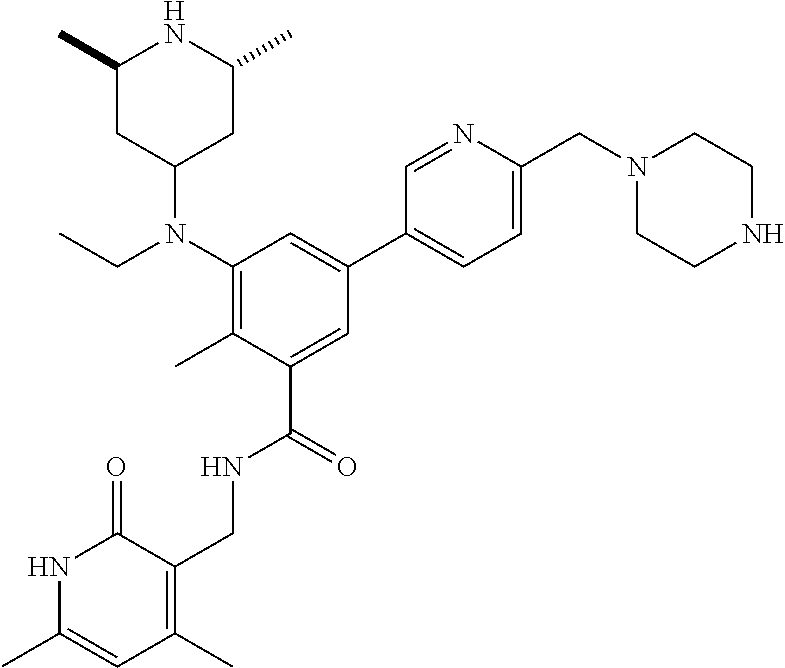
C1(N(CC)C2CC(C)NC(C)C2)=C(C)C(C(=O)NCC2=C(C)C=C(C)NC2=O)=CC(C2=CC=C(CN3CCNCC3)N=C2)=C1
